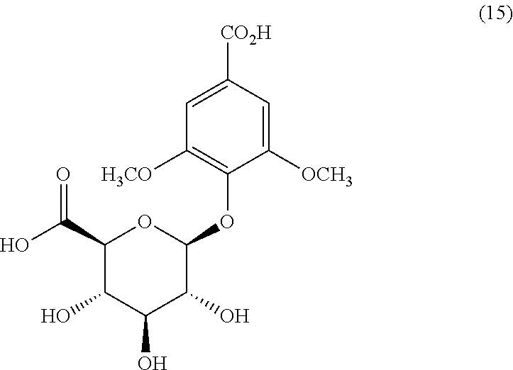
C1(C(O)=O)C(O)C(O)C(O)C(OC2=C([H3CO])C=C([CO2H])C=C2[OCH3])O1
